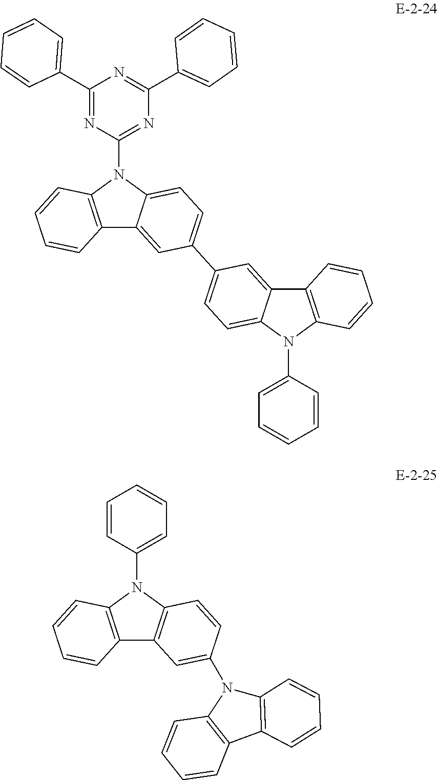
C12=C(N(C3=NC(C4=CC=CC=C4)=NC(C4=CC=CC=C4)=N3)C3=CC=C(C4=CC=C5C(=C4)C4=C(N5C5=CC=CC=C5)C=CC=C4)C=C13)C=CC=C2.C12=C(N(C3=CC=CC=C3)C3=C1C=C(N1C4=C(C5=C1C=CC=C5)C=CC=C4)C=C3)C=CC=C2
